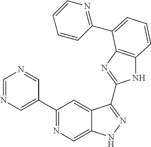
C1=NC=C(C2=NC=C3C(=C2)C(C2=NC4=C(N2)C=CC=C4C2=NC=CC=C2)=NN3)C=N1
